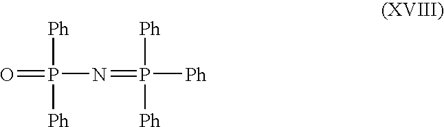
O=P(N=P([Ph])([Ph])[Ph])([Ph])[Ph]
